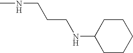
C1CCCCC1NCCCNC
